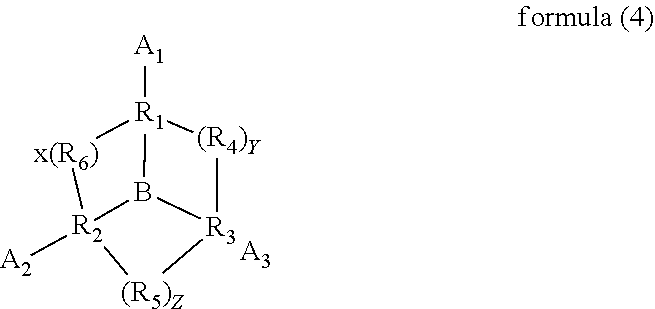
B12[R1]3([A1])[(R4)Y][R3]1[(R5)Z][R2]2([A2])[x(R6)]3.[A3]
